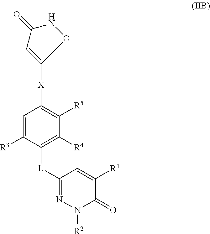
C1=C([R3])C([L]C2=NN([R2])C(=O)C([R1])=C2)=C([R4])C([R5])=C1[X]C1=CC(=O)NO1
